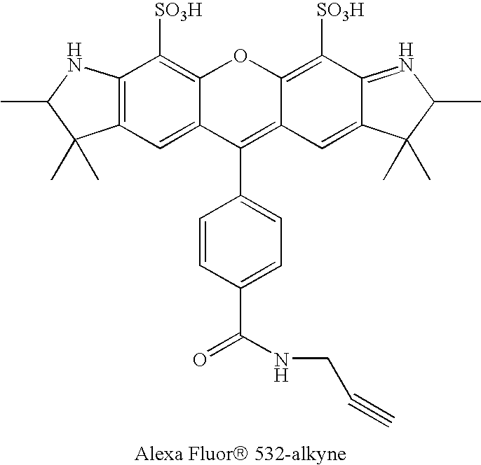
C12=C(C=C3C(=C1[SO3H])OC1=C([SO3H])C4=NC(C)C(C)(C)C4=CC1=C3C1=CC=C(C(=O)NCC#C)C=C1)C(C)(C)C(C)N2
